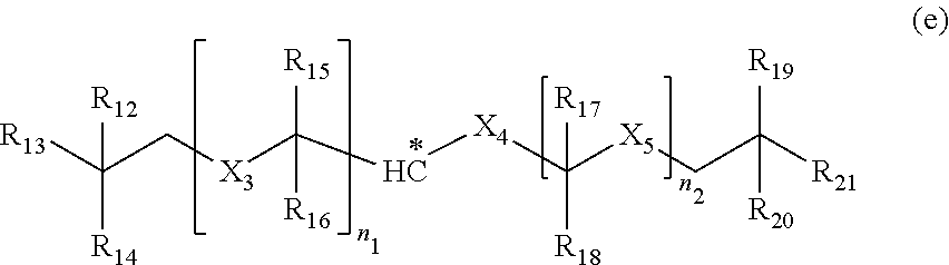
[R21]C(C[X5]C([X4]CC([X3]CC([R13])([R14])[R12])([R15])[R16])([R18])[R17])([R19])[R20]
